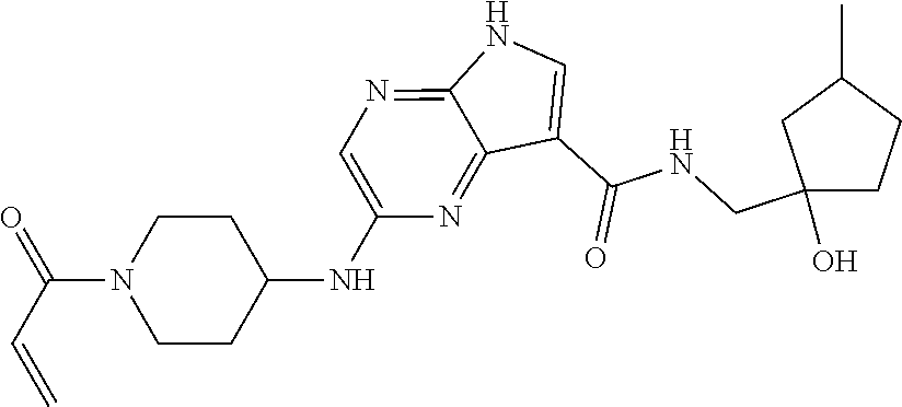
N(C1CCN(C(C=C)=O)CC1)C1=CN=C2C(=N1)C(C(=O)NCC1(O)CCC(C)C1)=CN2
